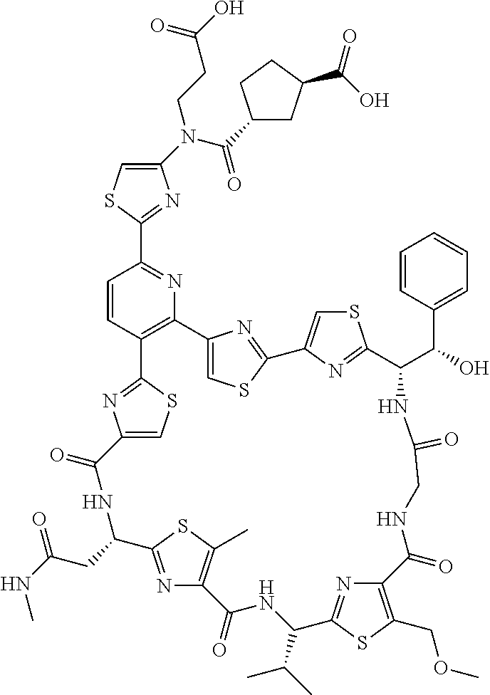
C1(N(C(=O)C2CC(C(O)=O)CC2)CCC(O)=O)=CSC(C2=NC3=C(C=C2)C2=NC(=CS2)C(=O)NC(CC(NC)=O)C2=NC(=C(C)S2)C(=O)NC(C(C)C)C2=NC(=C(COC)S2)C(=O)NCC(=O)NC(C(C2=CC=CC=C2)O)C2=NC(=CS2)C2=NC3=CS2)=N1
